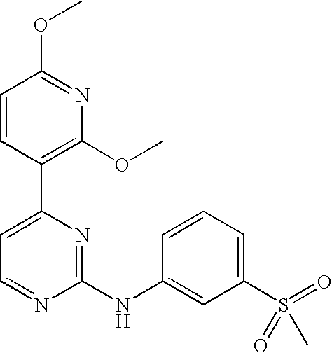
C1=CC(C2=CC=NC(NC3=CC(S(=O)(=O)C)=CC=C3)=N2)=C(OC)N=C1OC
